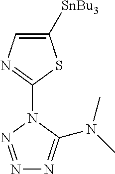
N1=NN(C2=NC=C([SnBu3])S2)C(N(C)C)=N1
